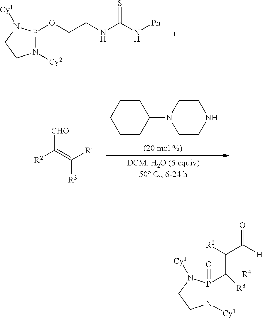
C1CCC(N2CCNCC2)CC1.[CHO]C(=C([R4])[R3])[R2].O(CCNC(N[Ph])=S)P1N([Cy2])CCN1[Cy1].C(P1(=O)N([Cy1])CCN1[Cy1])(C([R2])C([H])=O)([R4])[R3]
